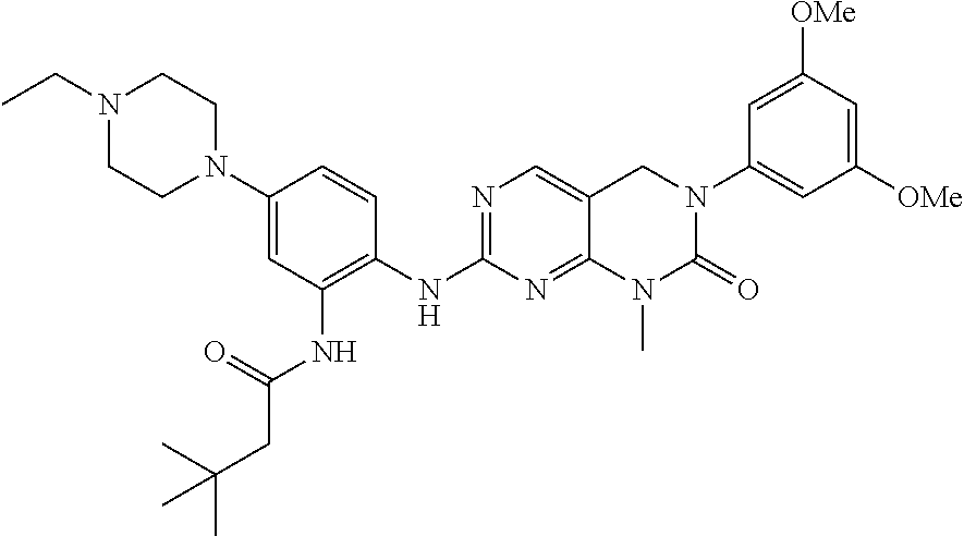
N1=C(NC2=C(NC(=O)CC(C)(C)C)C=C(N3CCN(CC)CC3)C=C2)N=C2N(C)C(=O)N(C3=CC([OMe])=CC([OMe])=C3)CC2=C1
